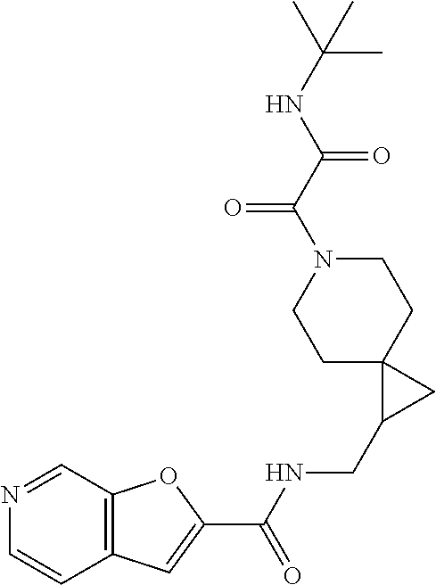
C1C2(CCN(C(C(NC(C)(C)C)=O)=O)C1)C(CNC(C1=CC3=C(O1)C=NC=C3)=O)C2
